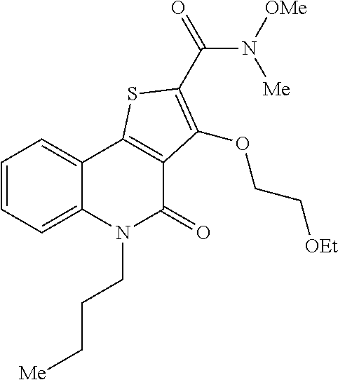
C1=CC=C2C(=C1)C1=C(C(=O)N2CCC[Me])C(OCC[OEt])=C(C(=O)N([OMe])[Me])S1
